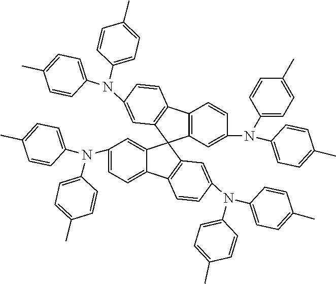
C1=C(N(C2=CC=C(C)C=C2)C2=CC3=C(C=C2)C2=CC=C(N(C4=CC=C(C)C=C4)C4=CC=C(C)C=C4)C=C2C32C3=C(C4=C2C=C(N(C2=CC=C(C)C=C2)C2=CC=C(C)C=C2)C=C4)C=CC(N(C2=CC=C(C)C=C2)C2=CC=C(C)C=C2)=C3)C=CC(C)=C1
